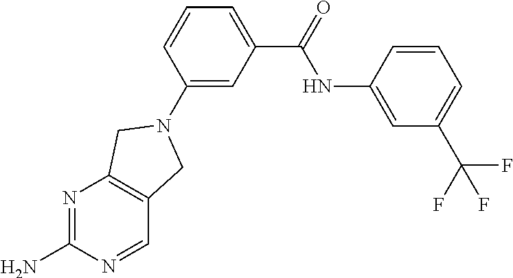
N1=C(N)N=CC2=C1CN(C1=CC(C(NC3=CC(C(F)(F)F)=CC=C3)=O)=CC=C1)C2
